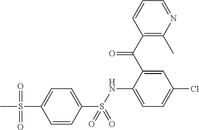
C1(C(C2=CC(Cl)=CC=C2NS(C2=CC=C(S(=O)(=O)C)C=C2)(=O)=O)=O)=C(C)N=CC=C1
